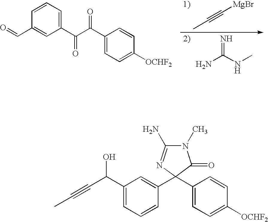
CC#C[MgBr].NC(NC)=N.O=CC1=CC(C(C(C2=CC=C([OCHF2])C=C2)=O)=O)=CC=C1.CC#CC(O)C1=CC=CC(C2(C3=CC=C([OCHF2])C=C3)N=C(N)N(C)C2=O)=C1
